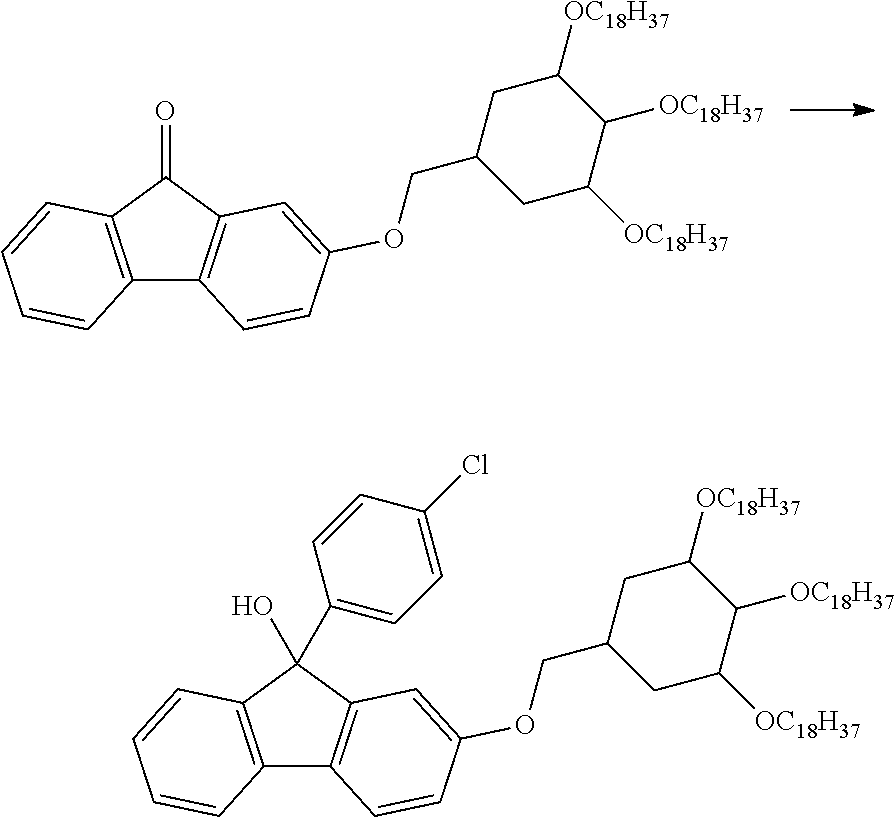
C12=C(C(=O)C3=C1C=CC(OCC1CC([OC18H37])C([OC18H37])C([OC18H37])C1)=C3)C=CC=C2.C12=C(C(O)(C3=CC=C(Cl)C=C3)C3=C1C=CC(OCC1CC([OC18H37])C([OC18H37])C([OC18H37])C1)=C3)C=CC=C2
